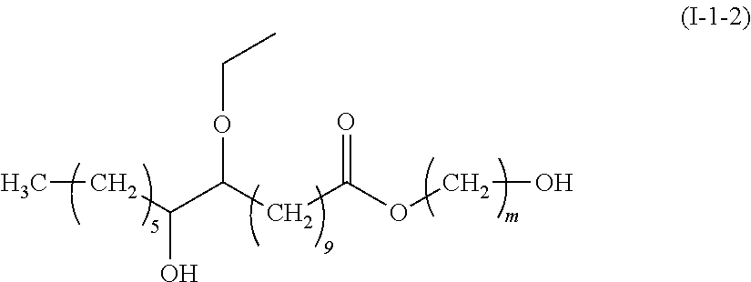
CCC(C(OCC)CC(OCO)=O)O
